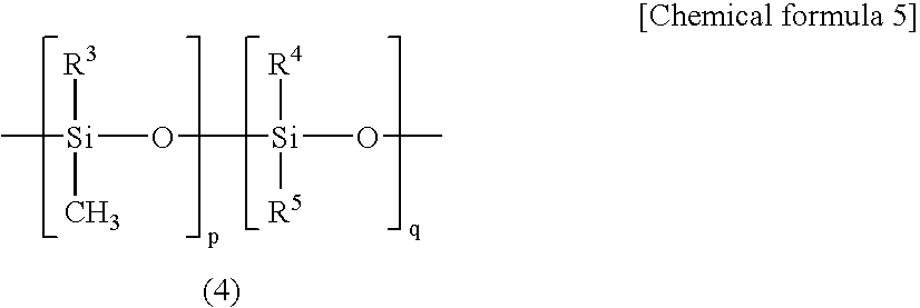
[Si](O[Si](OC)([R4])[R5])(C)([R3])C
